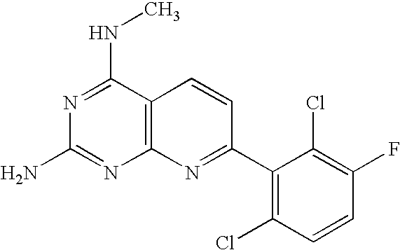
C12=C(C(NC)=NC(N)=N1)C=CC(C1=C(Cl)C=CC(F)=C1Cl)=N2
